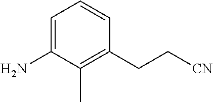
C1=C(N)C(C)=C(CC[CN])C=C1
